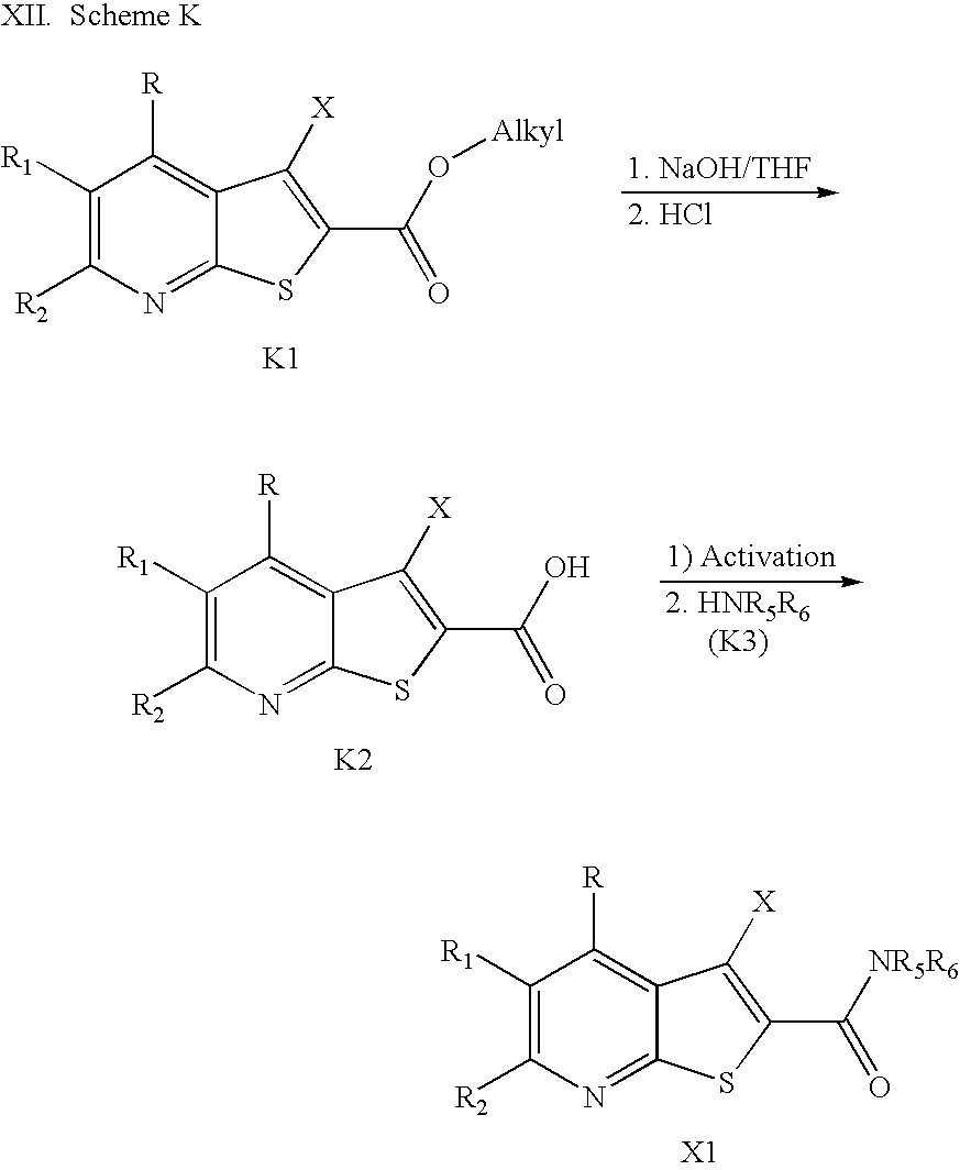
C1([R1])=C([R2])N=C2C(=C1[R])C([X])=C(C(O[Alkyl])=O)S2.[K1].C1([R1])=C([R2])N=C2C(=C1[R])C([X])=C(C(O)=O)S2.[K2].C1([R1])=C([R2])N=C2C(=C1[R])C([X])=C(C([NR5R6])=O)S2.[X1]
